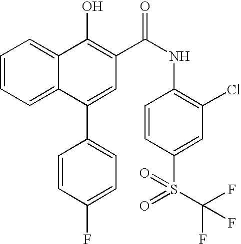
C12=CC=CC=C1C(O)=C(C(NC1=C(Cl)C=C(S(=O)(=O)C(F)(F)F)C=C1)=O)C=C2C1=CC=C(F)C=C1
